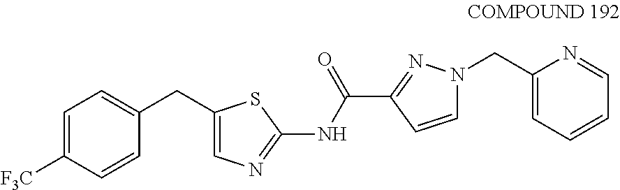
C1(CC2=CC=C([F3C])C=C2)=CN=C(NC(C2=NN(CC3=CC=CC=N3)C=C2)=O)S1
